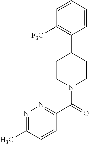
C1([F3C])=C(C2CCN(C(=O)C3=NN=C(C)C=C3)CC2)C=CC=C1
